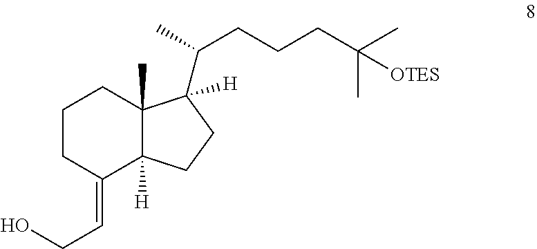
C1CC(=CCO)C2([H])C(C)(C1)C(C(C)CCCC(C)(C)[OTES])([H])CC2
